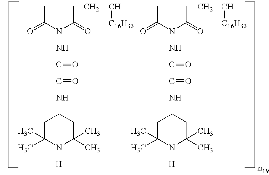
C1(C)C(=O)N(NC(=O)C(=O)NC2CC(C)(C)N([H])C(C)(C)C2)C(=O)C1CC([C16H33])C1C(=O)N(NC(=O)C(=O)NC2CC(C)(C)N([H])C(C)(C)C2)C(=O)C1CC([C16H33])C
